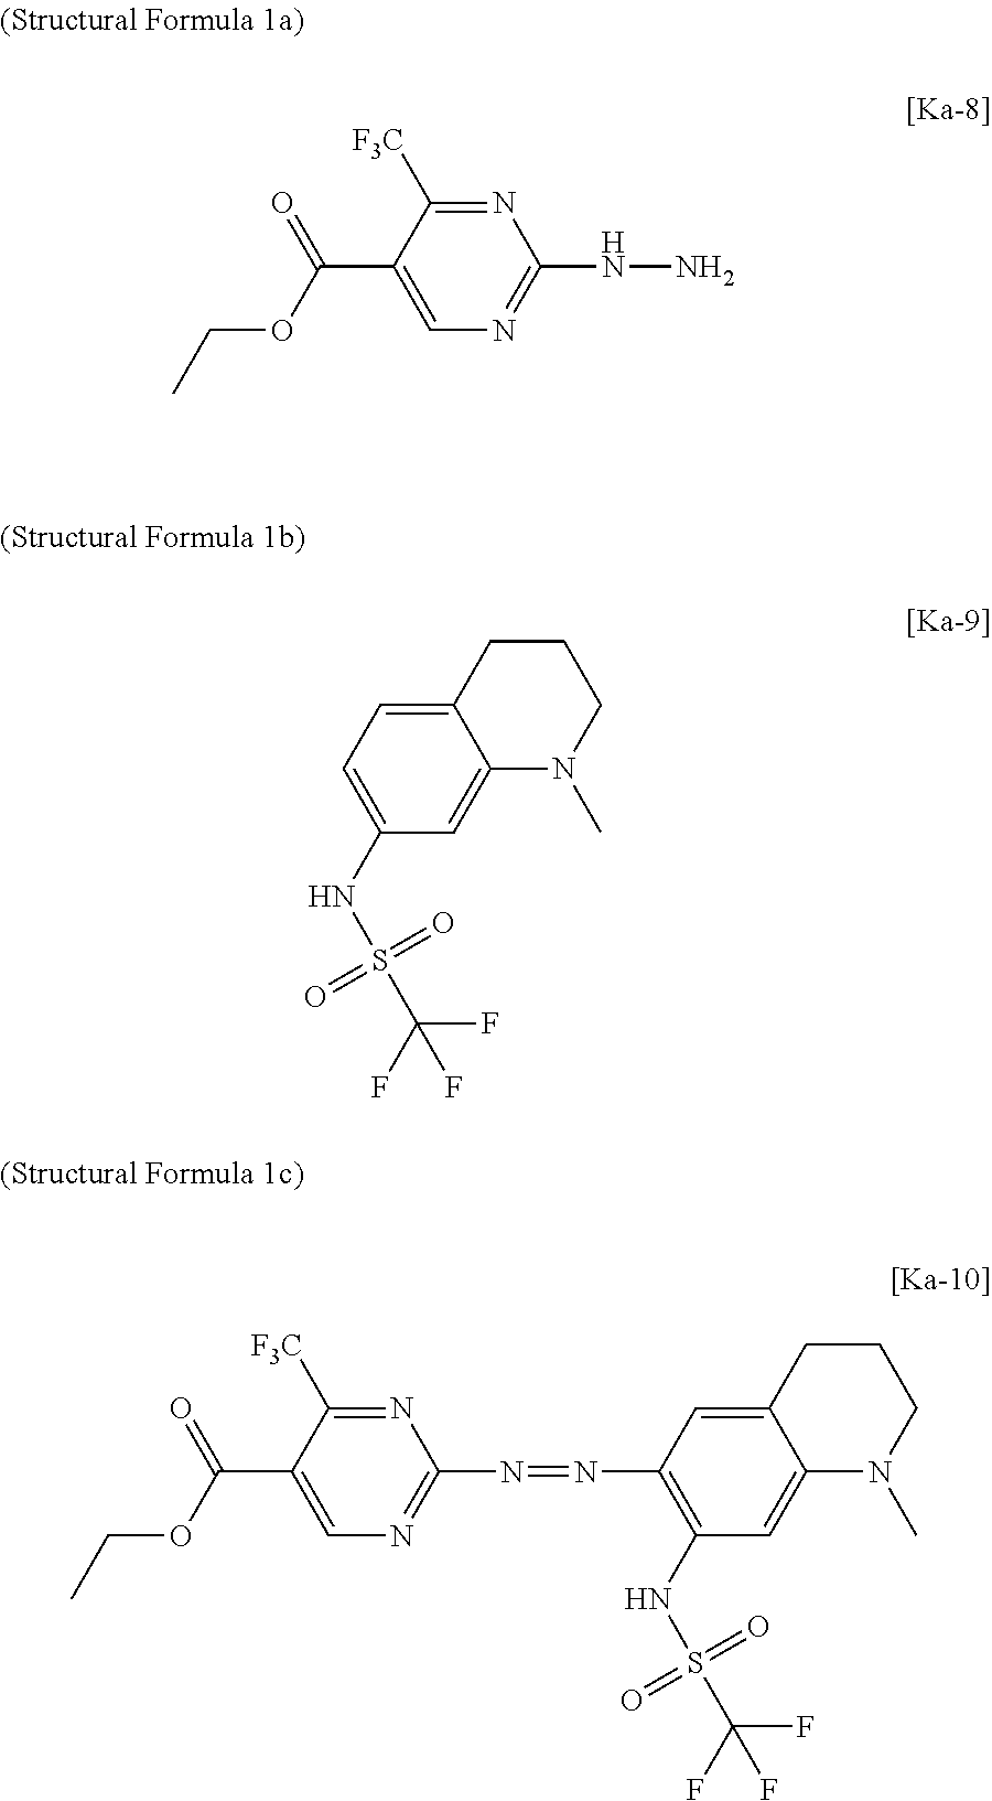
C1=C(C(OCC)=O)C([F3C])=NC(NN)=N1.C12=CC(NS(C(F)(F)F)(=O)=O)=CC=C1CCCN2C.C12=CC(NS(C(F)(F)F)(=O)=O)=C(N=NC3=NC=C(C(OCC)=O)C([F3C])=N3)C=C1CCCN2C
